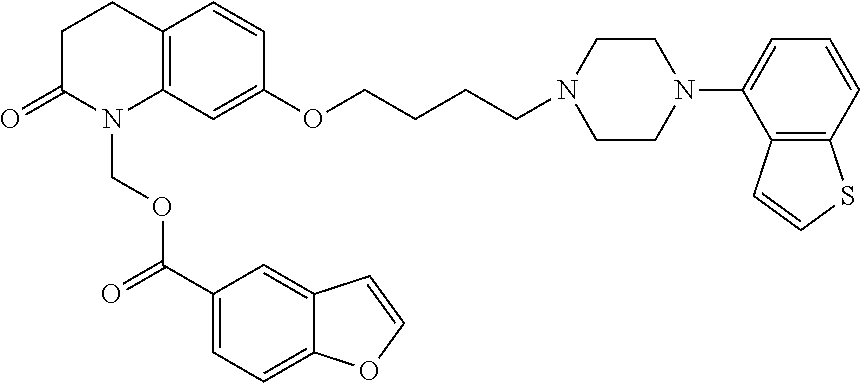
C12=C(C=C(OCCCCN3CCN(C4=CC=CC5=C4C=CS5)CC3)C=C1)N(COC(C1=CC=C3C(=C1)C=CO3)=O)C(=O)CC2
